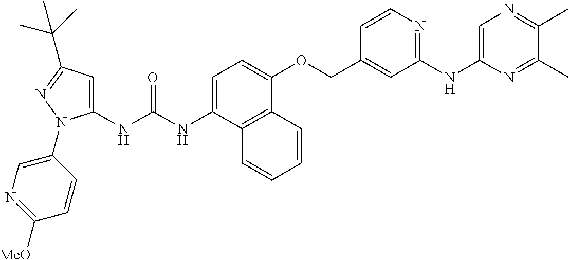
N(C(NC1=CC(C(C)(C)C)=NN1C1=CN=C([MeO])C=C1)=O)C1=CC=C(OCC2=CC(NC3=CN=C(C)C(C)=N3)=NC=C2)C2=C1C=CC=C2
